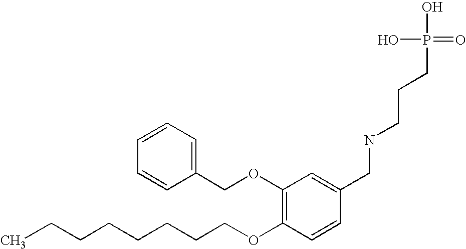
C(CCCCCCOC1=C(OCC2=CC=CC=C2)C=C(CNCCCP(O)(O)=O)C=C1)C
